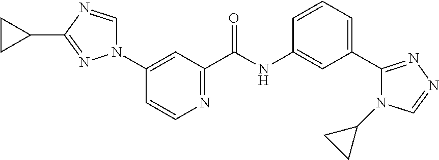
N1(C2=CC(C(NC3=CC(C4=NN=CN4C4CC4)=CC=C3)=O)=NC=C2)C=NC(C2CC2)=N1
